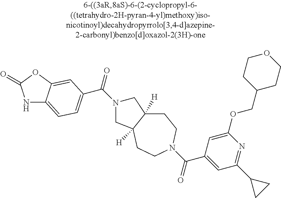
N1C2=CC=C(C(=O)N3CC4([H])CCN(C(C5=CC(C6CC6)=NC(OCC6CCOCC6)=C5)=O)CCC4([H])C3)C=C2OC1=O
